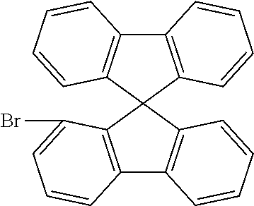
C12=C(C(Br)=CC=C1)C1(C3=C2C=CC=C3)C2=C(C3=C1C=CC=C3)C=CC=C2
